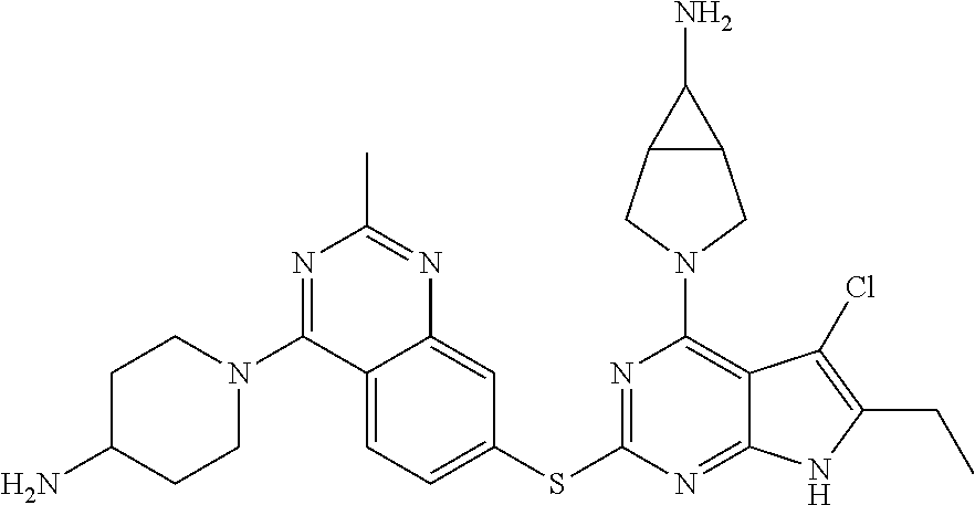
C12=CC=C(SC3=NC(N4CC5C(C4)C5N)=C4C(=N3)NC(CC)=C4Cl)C=C1N=C(C)N=C2N1CCC(N)CC1
